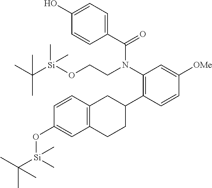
C1(C2CC3=C(CC2)C=C(O[Si](C(C)(C)C)(C)C)C=C3)=C(N(CCO[Si](C(C)(C)C)(C)C)C(C2=CC=C(O)C=C2)=O)C=C([OMe])C=C1
